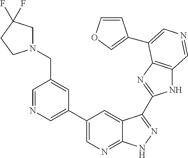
C1(C2=CN=CC(CN3CC(F)(F)CC3)=C2)=CN=C2C(=C1)C(C1=NC3=C(N1)C=NC=C3C1=COC=C1)=NN2
